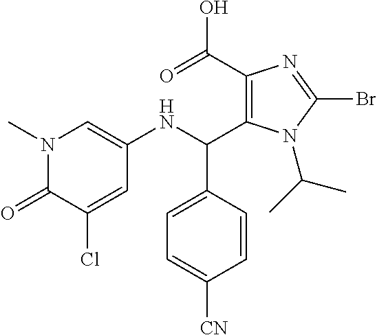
C1(C(=O)O)=C(C(NC2=CN(C)C(=O)C(Cl)=C2)C2=CC=C([CN])C=C2)N(C(C)C)C(Br)=N1
